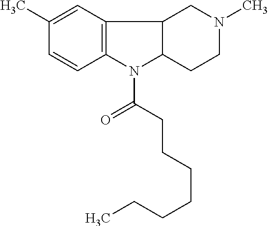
C12=C(N(C(CCCCCCC)=O)C3C1CN(C)CC3)C=CC(C)=C2
